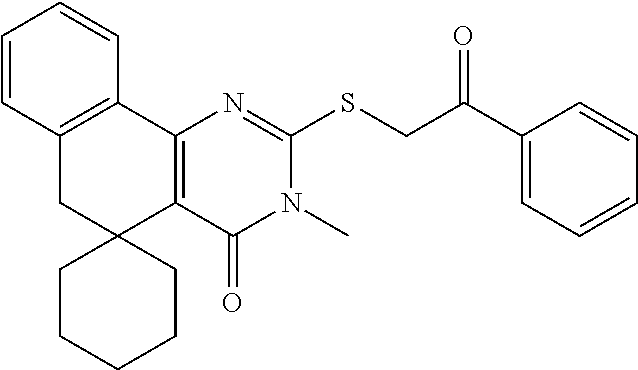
C12=C(C3=C(CC14CCCCC4)C=CC=C3)N=C(SCC(C1=CC=CC=C1)=O)N(C)C2=O
